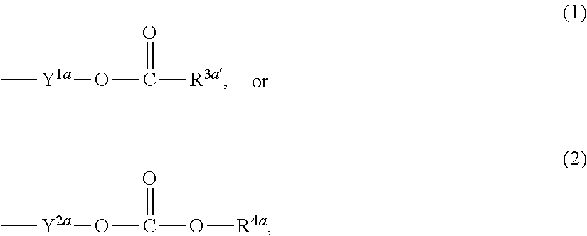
O(C([R3a])=O)[Y1a]C.O(C(O[R4a])=O)[Y2a]C
